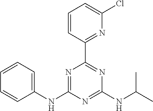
C1=CC(C2=NC(NC(C)C)=NC(NC3=CC=CC=C3)=N2)=NC(Cl)=C1
